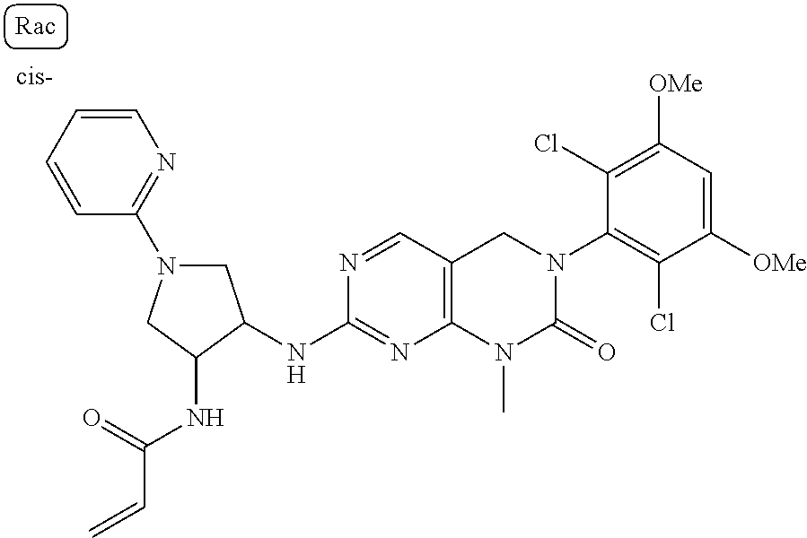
C1(NC2CN(C3=NC=CC=C3)CC2NC(=O)C=C)=NC2=C(C=N1)CN(C1=C(Cl)C([OMe])=CC([OMe])=C1Cl)C(=O)N2C
